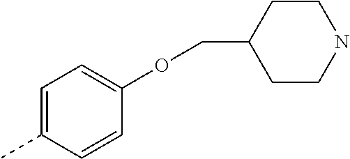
C1=C(C)C=CC(OCC2CCNCC2)=C1
